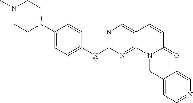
N1(C2=CC=C(NC3=NC=C4C(=N3)N(CC3=CC=NC=C3)C(=O)C=C4)C=C2)CCN(C)CC1
